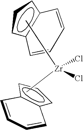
c1ccc2c1C=CC=C2.C1=CC2C(C=C1)CCC2.C[Zr](C)(Cl)Cl
